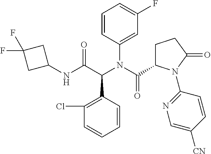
C1=CC(C(C(NC2CC(F)(F)C2)=O)N(C(C2CCC(=O)N2C2=NC=C([CN])C=C2)=O)C2=CC(F)=CC=C2)=C(Cl)C=C1
